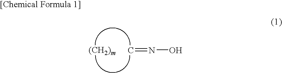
C=NO
